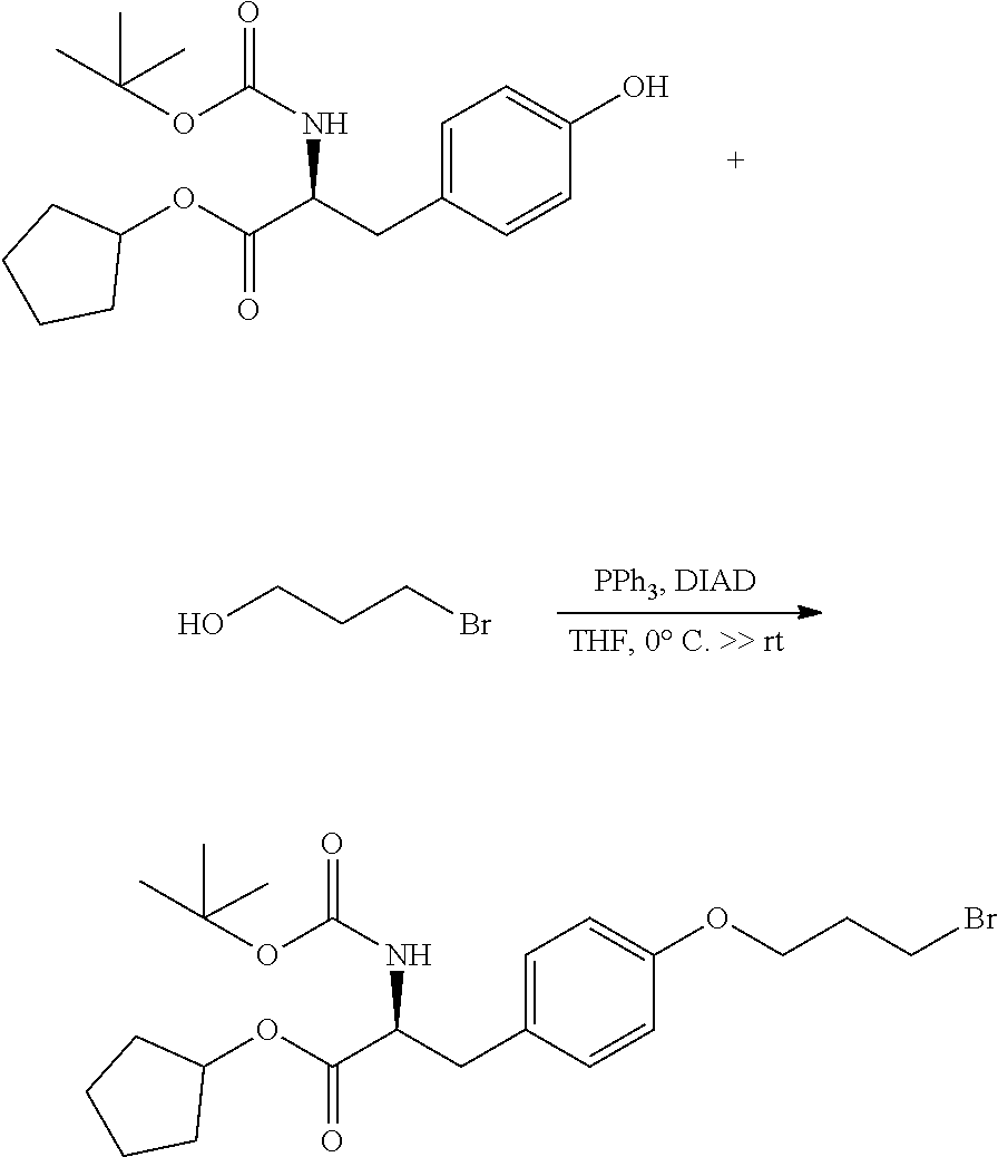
O(C(=O)C(NC(=O)OC(C)(C)C)CC1=CC=C(O)C=C1)C1CCCC1.OCCCBr.O(CCCBr)C1=CC=C(CC(C(OC2CCCC2)=O)NC(=O)OC(C)(C)C)C=C1
